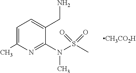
C1(C)=CC=C(CN)C(N(S(=O)(C)=O)C)=N1.[CH3CO2H]
